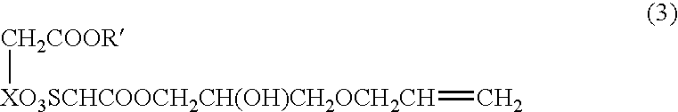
[CH2COOR][XO3SCHCOOCH2CH(OH)CH2OCH2CH]=C
